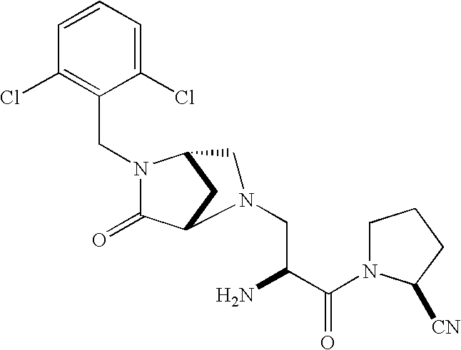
N1(CC2=C(Cl)C=CC=C2Cl)C(=O)C2CC1CN2CC(C(N1C([CN])CCC1)=O)N
